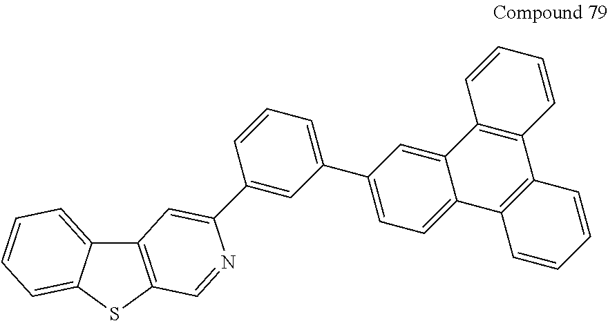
C1=C(C2=CC=CC(C3=CC4=C(SC5=CC=CC=C45)C=N3)=C2)C=C2C(=C1)C1=C(C3=C2C=CC=C3)C=CC=C1
